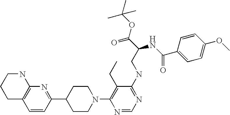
C1=CC(C2CCN(C3=C(CC)C(NCC(C(OC(C)(C)C)=O)NC(=O)C4=CC=C(OC)C=C4)=NC=N3)CC2)=NC2=C1CCCN2
